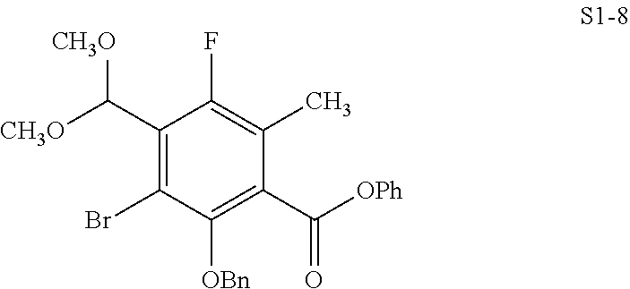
C1(C([CH3O])[CH3O])=C(Br)C([OBn])=C(C([OPh])=O)C(C)=C1F
